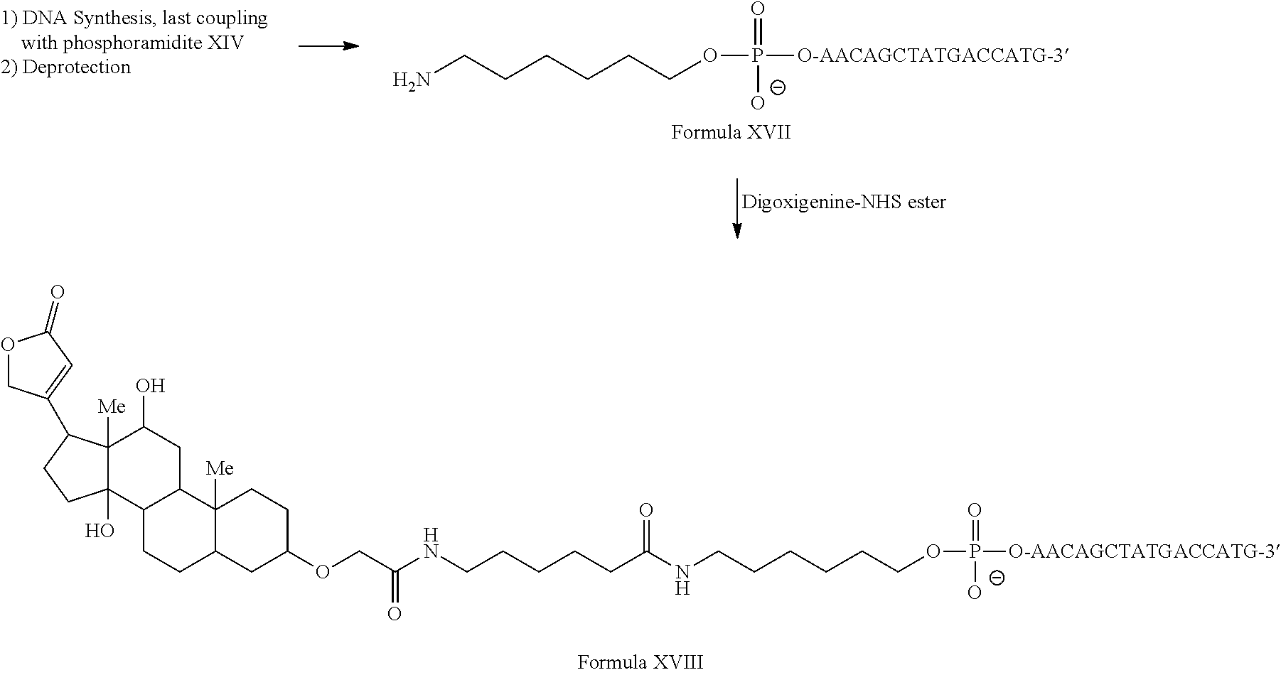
NCCCCCCOP([O-AACAGCTATGACCATG-3])(=O)[O-].N(CCCCCCOP([O-AACAGCTATGACCATG-3])(=O)[O-])C(CCCCCNC(COC1CC2C([Me])(CC1)C1C(CC2)C2(O)C([Me])(C(O)C1)C(C1=CC(=O)OC1)CC2)=O)=O
